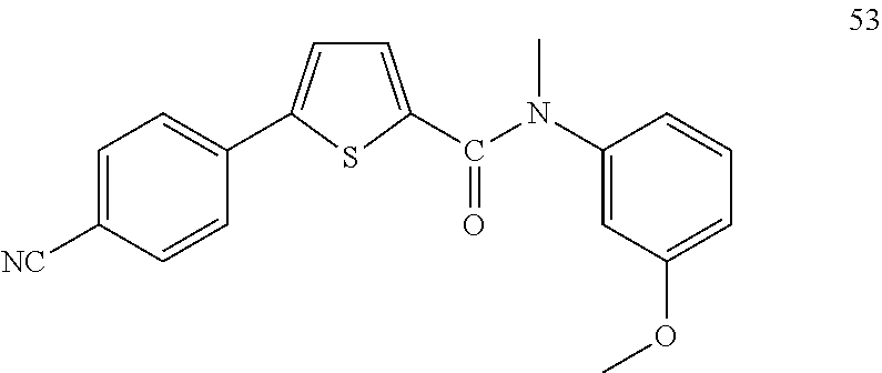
C1=C([NC])C=CC(C2=CC=C(C(N(C3=CC(OC)=CC=C3)C)=O)S2)=C1
